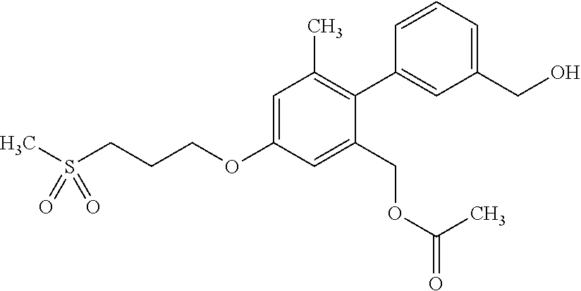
C1=C(OCCCS(C)(=O)=O)C=C(COC(=O)C)C(C2=CC(CO)=CC=C2)=C1C
